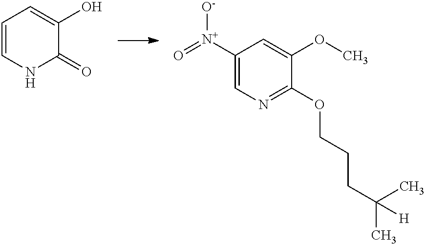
C1=CNC(=O)C(O)=C1.C1([N+](=O)[O-])=CN=C(OCCCC(C)(C)[H])C(OC)=C1
